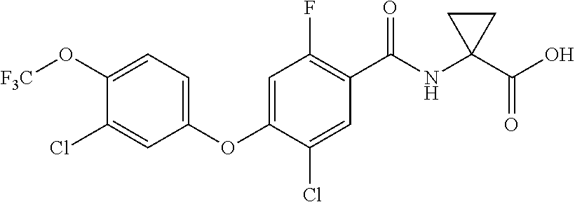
C1(OC2=CC(F)=C(C(=O)NC3(C(O)=O)CC3)C=C2Cl)=CC=C(O[F3C])C(Cl)=C1
